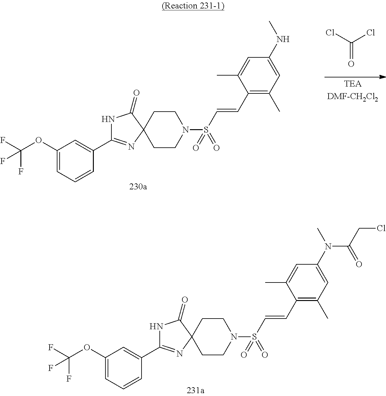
C1(OC(F)(F)F)=CC=CC(C2=NC3(C(=O)N2)CCN(S(C=CC2=C(C)C=C(NC)C=C2C)(=O)=O)CC3)=C1.O=C(Cl)Cl.C1(OC(F)(F)F)=CC=CC(C2=NC3(C(=O)N2)CCN(S(C=CC2=C(C)C=C(N(C)C(CCl)=O)C=C2C)(=O)=O)CC3)=C1
